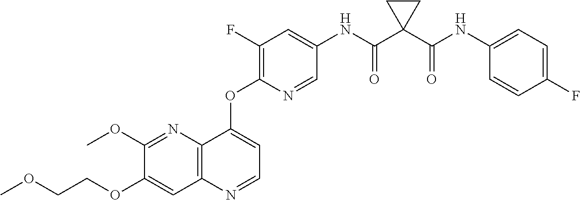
C1(OCCOC)=CC2=C(N=C1OC)C(OC1=C(F)C=C(NC(C3(C(NC4=CC=C(F)C=C4)=O)CC3)=O)C=N1)=CC=N2
